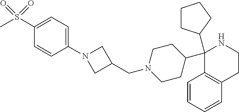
C1(C2CCCC2)(C2CCN(CC3CN(C4=CC=C(S(C)(=O)=O)C=C4)C3)CC2)C2=C(CCN1)C=CC=C2
